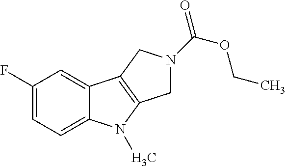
C1(F)=CC=C2C(=C1)C1=C(N2C)CN(C(OCC)=O)C1
